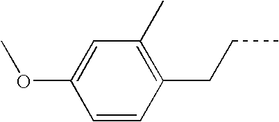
C1=CC(CCC)=C(C)C=C1OC
